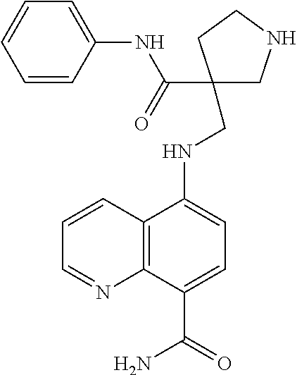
C1=CC(NC(=O)C2(CNC3=CC=C(C(=O)N)C4=C3C=CC=N4)CNCC2)=CC=C1
